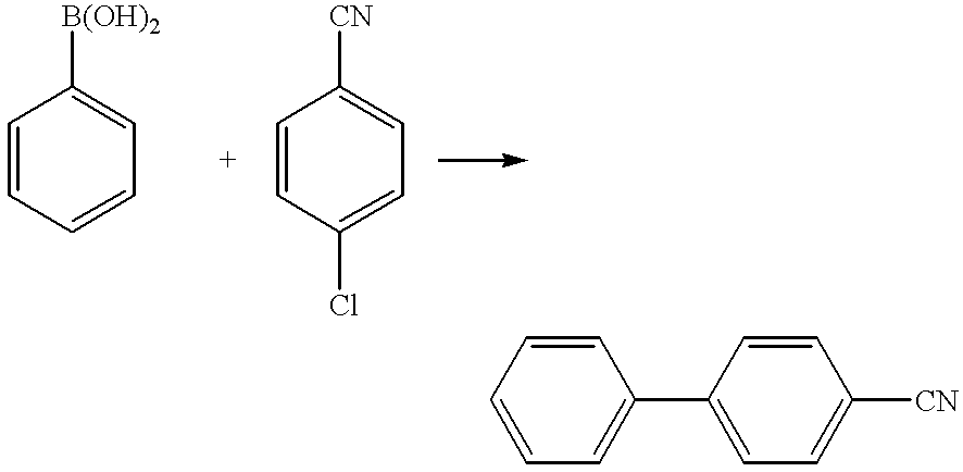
C1=CC=CC=C1[B(OH)2].C1=CC(Cl)=CC=C1[CN].C1=C(C2=CC=C([CN])C=C2)C=CC=C1
